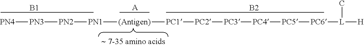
[B1].[A].[B2].[PN4][PN3][PN2][PN1][(Antigen)][PC1][PC2][PC3][PC4][PC5][PC6][L]([H])C
